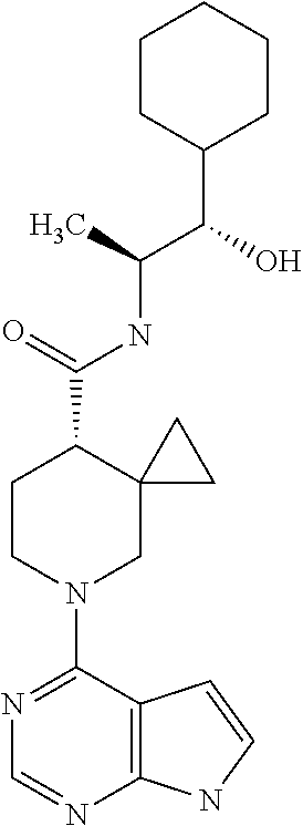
C1(C(O)C(NC(C2CCN(C3=NC=NC4=C3C=CN4)CC23CC3)=O)C)CCCCC1
